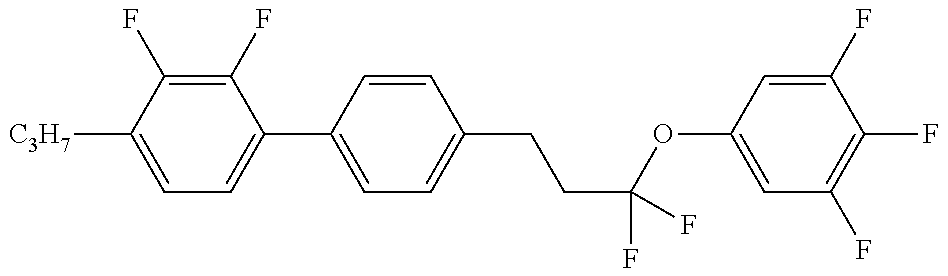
C1=C([C3H7])C(F)=C(F)C(C2=CC=C(CCC(OC3=CC(F)=C(F)C(F)=C3)(F)F)C=C2)=C1
